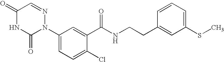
C1(=O)NC(=O)N(C2=CC=C(Cl)C(C(=O)NCCC3=CC(SC)=CC=C3)=C2)N=C1
